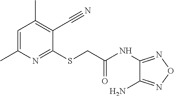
C1=C(C)N=C(SCC(NC2=NON=C2N)=O)C(C#N)=C1C
